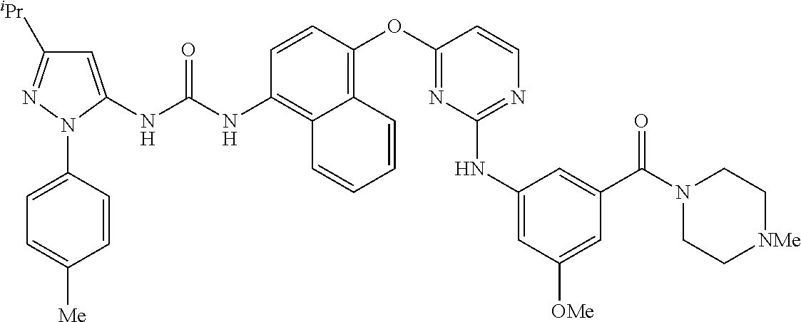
C1=CC(OC2=NC(NC3=CC([OMe])=CC(C(N4CC[NMe]CC4)=O)=C3)=NC=C2)=C2C(=C1NC(NC1=CC([iPr])=NN1C1=CC=C([Me])C=C1)=O)C=CC=C2
